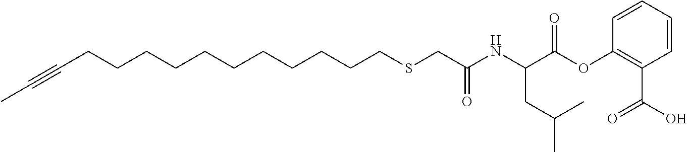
C(CCCCCCCCCCCSCC(NC(CC(C)C)C(OC1=C(C(=O)O)C=CC=C1)=O)=O)#CC
